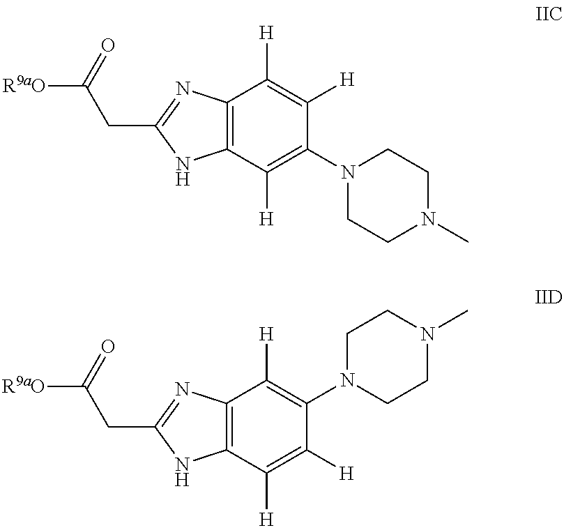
C12=C(C([H])=C(N3CCN(C)CC3)C([H])=C1[H])NC(CC([R9aO])=O)=N2.C12=C(C([H])=C([H])C(N3CCN(C)CC3)=C1[H])NC(CC([R9aO])=O)=N2
